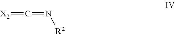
[X2]=C=N[R2]
